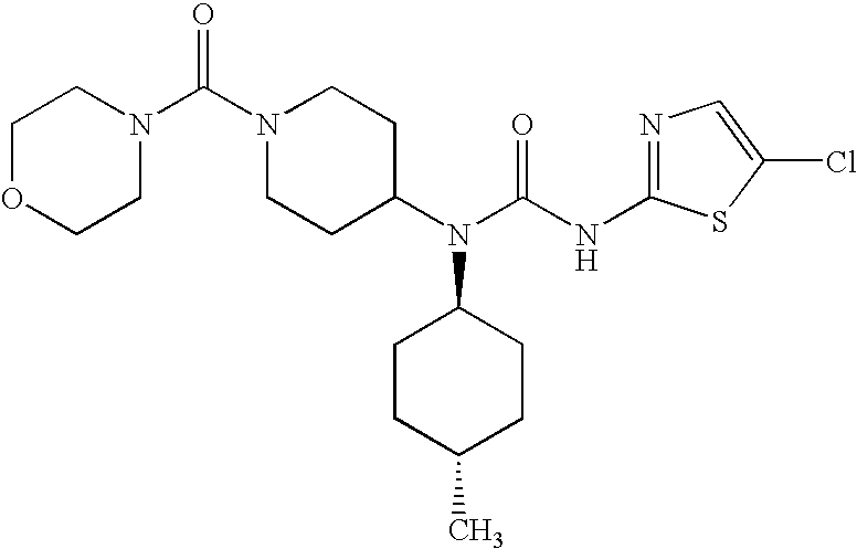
N1=C(NC(N(C2CCN(C(N3CCOCC3)=O)CC2)C2CCC(C)CC2)=O)SC(Cl)=C1
